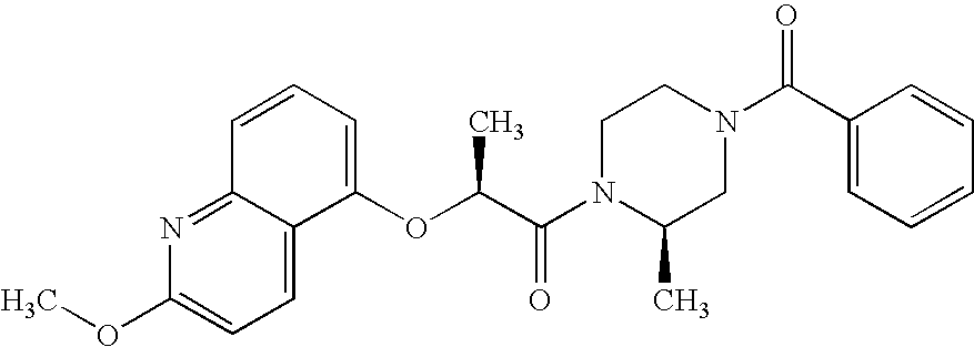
C1=C2C(=NC(OC)=C1)C=CC=C2OC(C)C(=O)N1C(C)CN(C(=O)C2=CC=CC=C2)CC1
